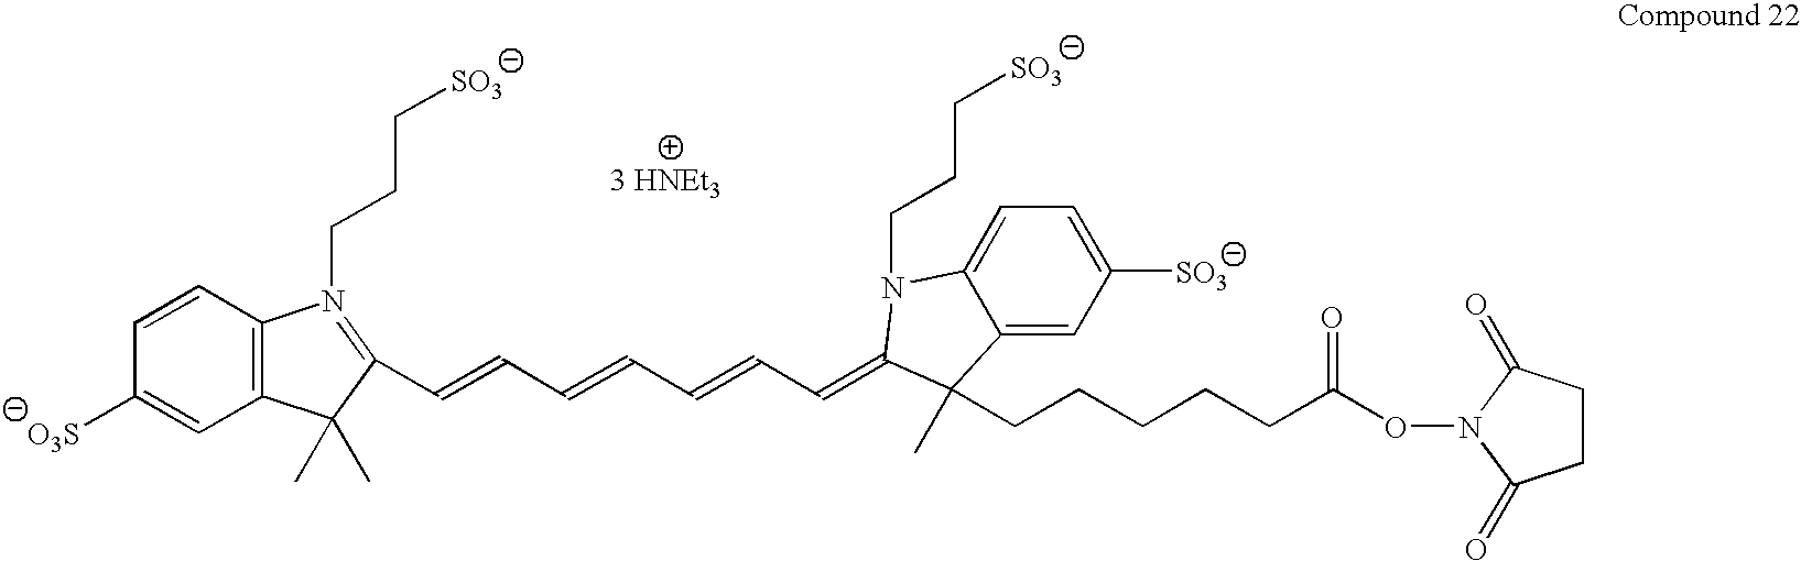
C12=C(C=CC([O3S])=C1)N(CCC[SO3])=C(C=CC=CC=CC=C1N(CCC[SO3])C3=CC=C([SO3])C=C3C1(C)CCCCCC(ON1C(=O)CCC1=O)=O)C2(C)C
